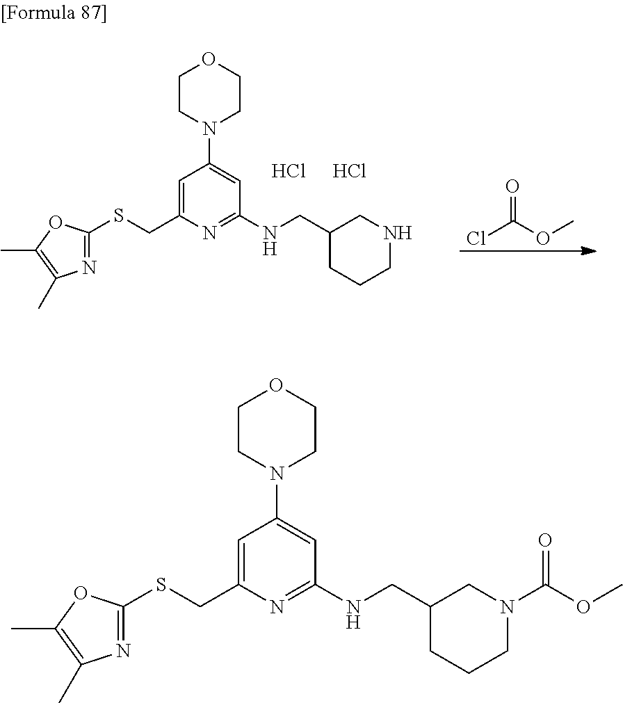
C1=C(CSC2=NC(C)=C(C)O2)N=C(NCC2CCCNC2)C=C1N1CCOCC1.ClC(OC)=O.Cl.Cl.C1=C(CSC2=NC(C)=C(C)O2)N=C(NCC2CCCN(C(OC)=O)C2)C=C1N1CCOCC1
